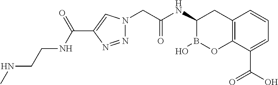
C12=C(C(C(=O)O)=CC=C1)OB(O)C(NC(=O)CN1N=NC(C(=O)NCCNC)=C1)C2
